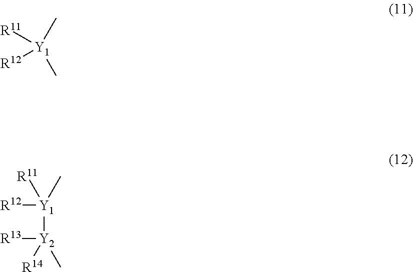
[Y1]([R11])([R12])(C)C.[Y1]([R11])([R12])(C)[Y2]([R13])([R14])C
